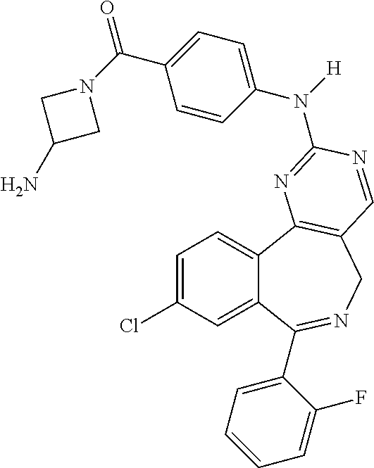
C1=C(Cl)C=C2C(=C1)C1=C(CN=C2C2=CC=CC=C2F)C=NC(N(C2=CC=C(C(=O)N3CC(N)C3)C=C2)[H])=N1
